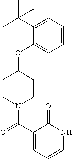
N1(C(C2=CC=CNC2=O)=O)CCC(OC2=CC=CC=C2C(C)(C)C)CC1
